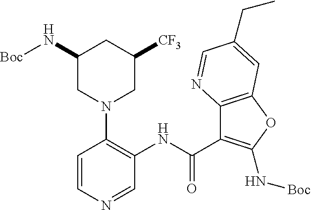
C(C1=C(N[Boc])OC2=C1N=CC(CC)=C2)(=O)NC1=C(N2CC([CF3])CC(N[Boc])C2)C=CN=C1
